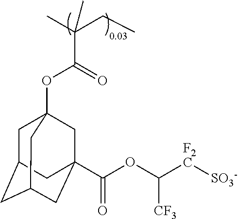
CC(CC)(C(OC12CC3CC(CC(C(OC([F2C][SO3-])[CF3])=O)(C1)C3)C2)=O)C
